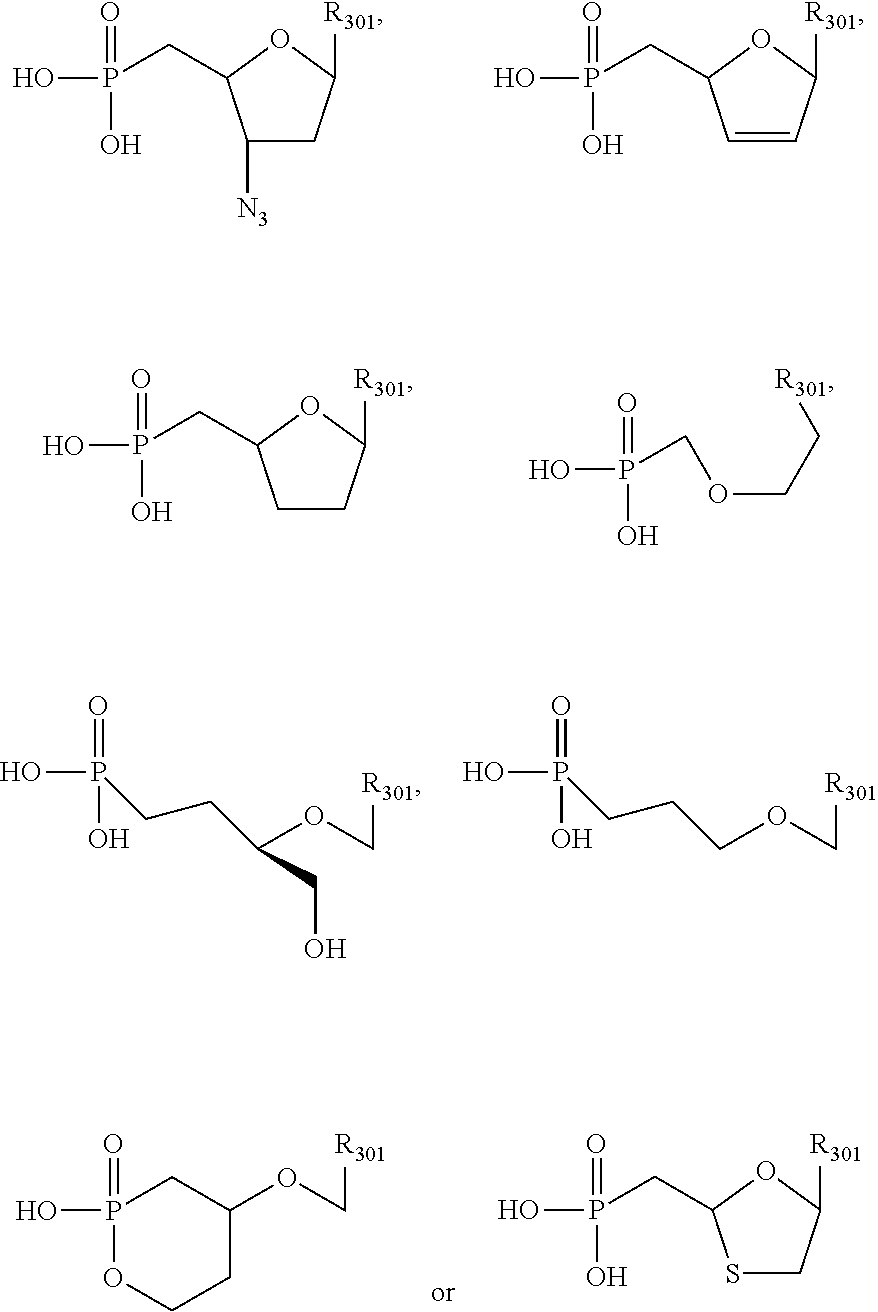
C1([N3])CC([R301])OC1CP(=O)(O)O.C1=CC([R301])OC1CP(=O)(O)O.C1CC([R301])OC1CP(=O)(O)O.C(P(=O)(O)O)OCC[R301].P(=O)(O)(O)CCC(CO)OC[R301].P(=O)(O)(O)CCCOC[R301].P1(=O)(O)OCCC(OC[R301])C1.S1CC([R301])OC1CP(=O)(O)O
